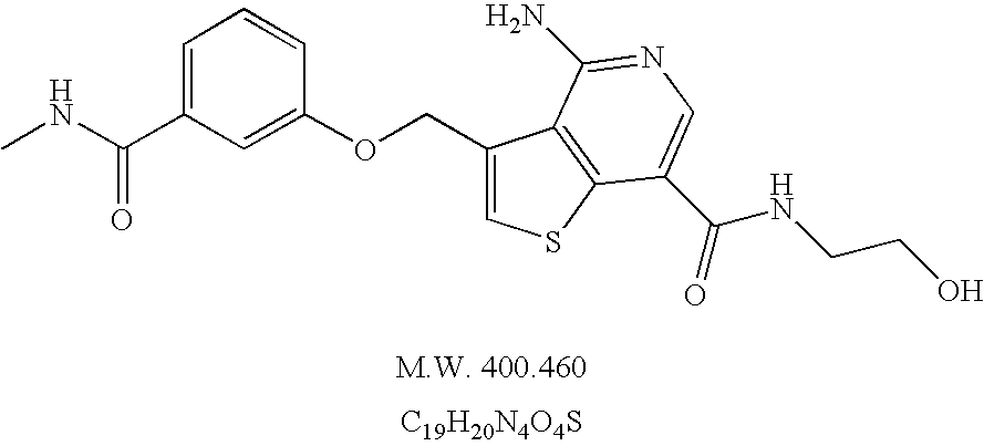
CNC(=O)C1=CC=CC(OCC2=CSC3=C2C(N)=NC=C3C(=O)NCCO)=C1.[C19H20N4O4S]
